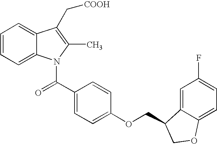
C1=CC=C2C(=C1)C(C[COOH])=C(C)N2C(C1=CC=C(OCC2C3=CC(F)=CC=C3OC2)C=C1)=O
